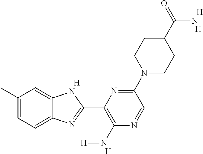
[H].C1(C)=CC=C2C(=C1)NC(C1=C(N[H])N=CC(N3CCC(C(N)=O)CC3)=N1)=N2.[H].[H].[H]
